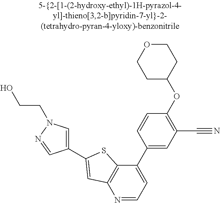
N1=CC=C(C2=CC(C#N)=C(OC3CCOCC3)C=C2)C2=C1C=C(C1=CN(CCO)N=C1)S2
